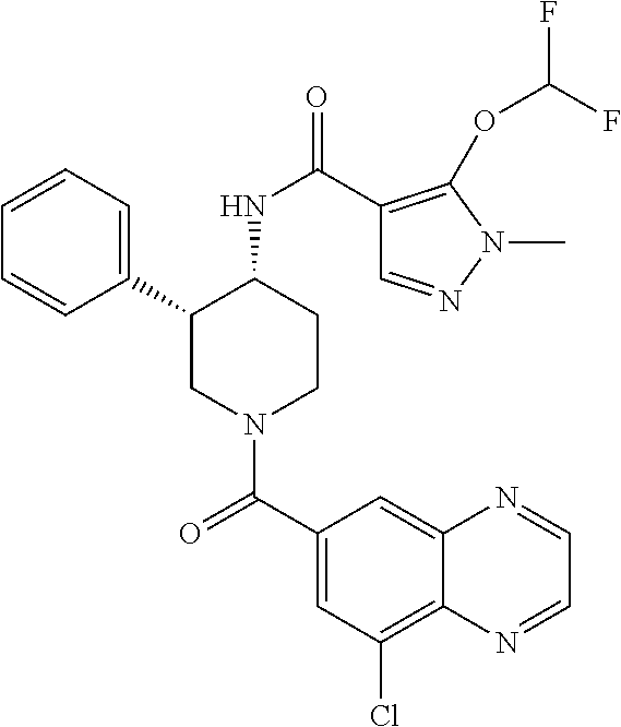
C1=CC=C(C2CN(C(C3=CC(Cl)=C4C(=C3)N=CC=N4)=O)CCC2NC(=O)C2=C(OC(F)F)N(C)N=C2)C=C1
